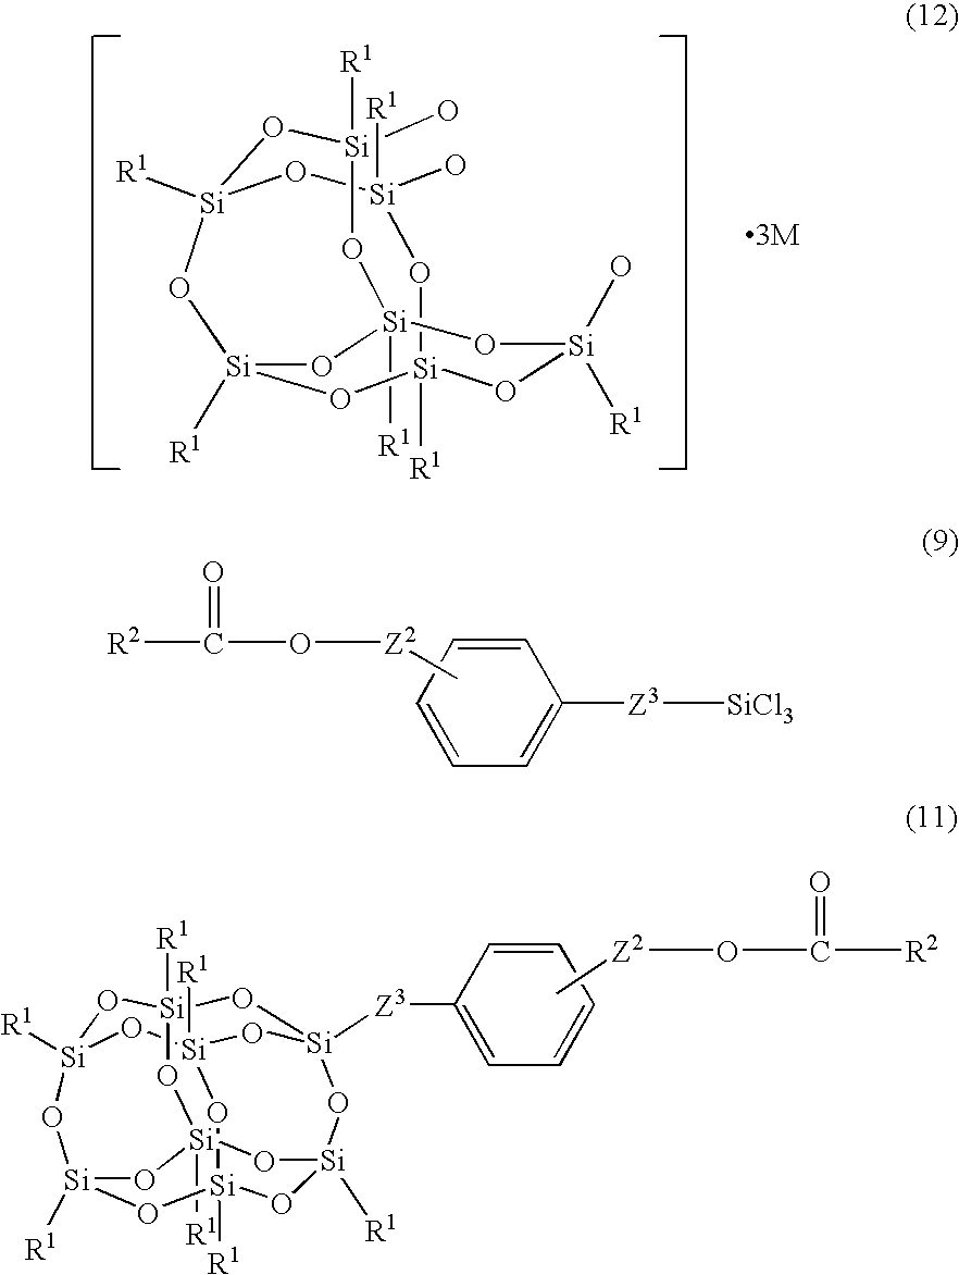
[R2]C(O[Z2]C)=O.[Z3]([SiCl3])C1=CC=CC=C1.[Si]12([R1])O[Si](O)([R1])O[Si]3([R1])O[Si]([R1])(O[Si]([R1])(O[Si](O)([R1])O1)O[Si](O)([R1])O3)O2.[Si]12([R1])O[Si]3([R1])O[Si]4([Z3]C5=CC=CC=C5)O[Si]([R1])(O1)O[Si]1([R1])O[Si]([R1])(O[Si]([R1])(O3)O[Si]([R1])(O1)O2)O4.C[Z2]OC([R2])=O
